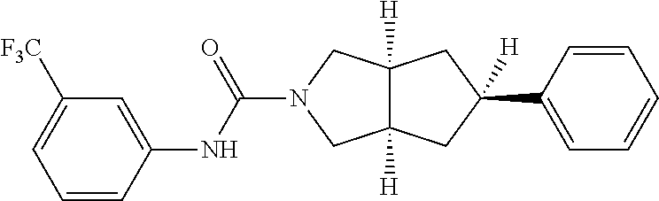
C(N1CC2([H])C([H])(C1)CC(C1=CC=CC=C1)([H])C2)(=O)NC1=CC([F3C])=CC=C1
